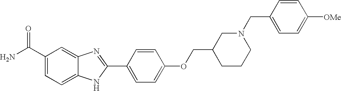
C12=CC(C(=O)N)=CC=C1NC(C1=CC=C(OCC3CCCN(CC4=CC=C([OMe])C=C4)C3)C=C1)=N2
